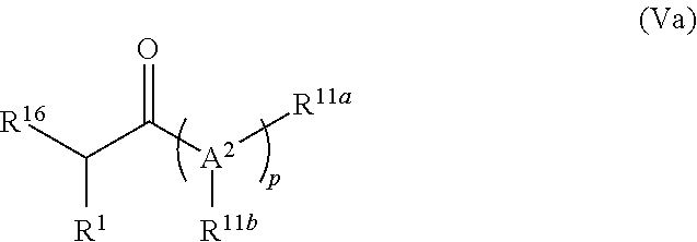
[R16]C(C([A2]([R11b])[R11a])=O)[R1]
